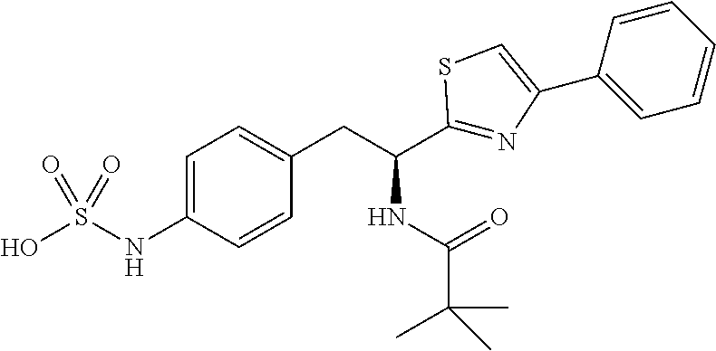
C1=C(NS(O)(=O)=O)C=CC(CC(C2=NC(C3=CC=CC=C3)=CS2)NC(C(C)(C)C)=O)=C1
